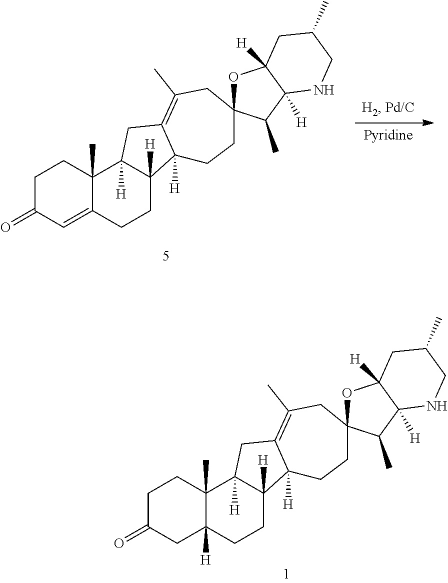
C1C(=O)CC2([H])C(C)(C1)C1([H])C([H])(CC2)C2([H])C(=C(C)CC3(OC4([H])C([H])(C3C)NCC(C)C4)CC2)C1.C1C(=O)C=C2C(C)(C1)C1([H])C([H])(CC2)C2([H])C(=C(C)CC3(OC4([H])C([H])(C3C)NCC(C)C4)CC2)C1
